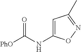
[PhO]C(NC1=CC(C)=NO1)=O
